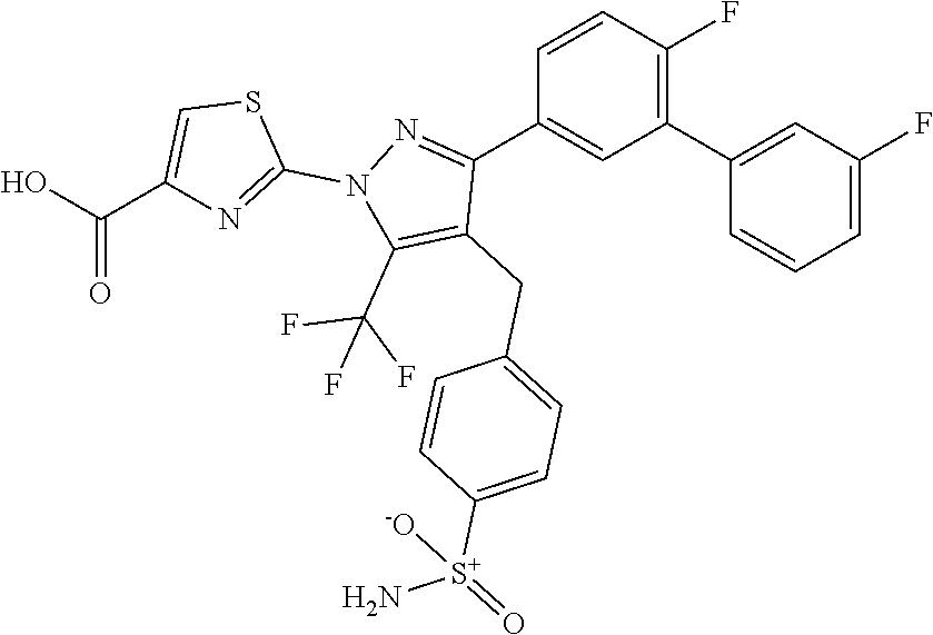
C1(C2=CC(F)=CC=C2)=C(F)C=CC(C2=NN(C3=NC(C(O)=O)=CS3)C(C(F)(F)F)=C2CC2=CC=C([S+](N)(=O)[-O])C=C2)=C1
